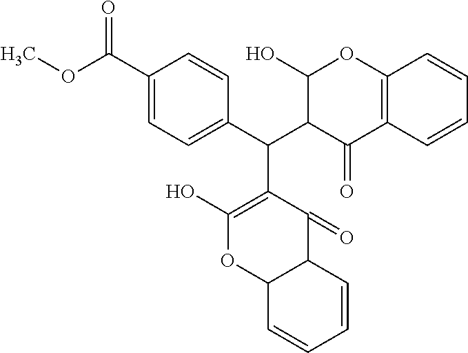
C1(C(OC)=O)=CC=C(C(C2=C(O)OC3C(C2=O)C=CC=C3)C2C(O)OC3=C(C=CC=C3)C2=O)C=C1
